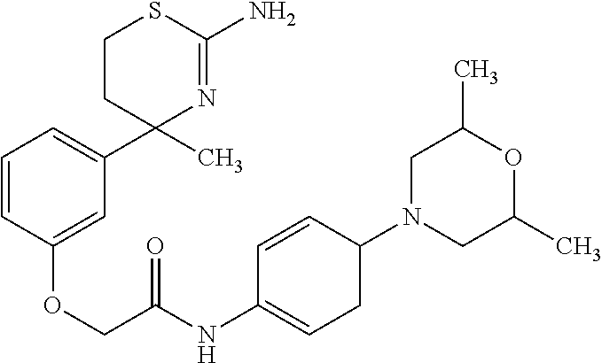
C1=CC(OCC(NC2=CCC(N3CC(C)OC(C)C3)C=C2)=O)=CC(C2(C)N=C(N)SCC2)=C1
